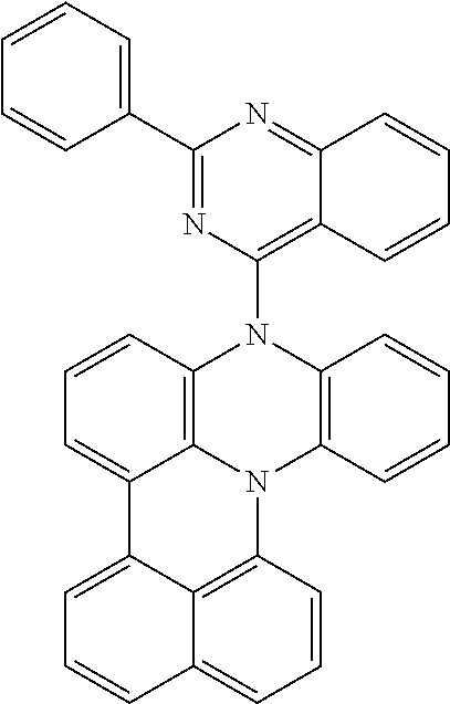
C1=CC2=C3C(=C1)C1=CC=CC4=CC=CC(=C41)N3C1=C(N2C2=C3C(=NC(C4=CC=CC=C4)=N2)C=CC=C3)C=CC=C1
